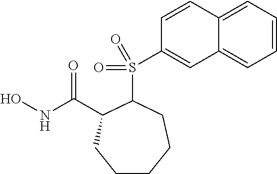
C1=CC=C2C(=C1)C=C(S(=O)(=O)C1CCCCCC1C(NO)=O)C=C2
